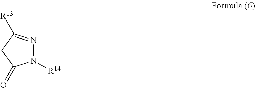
N1([R14])N=C([R13])CC1=O
